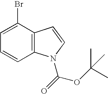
C12=C(C(Br)=CC=C1)C=CN2C(=O)OC(C)(C)C
